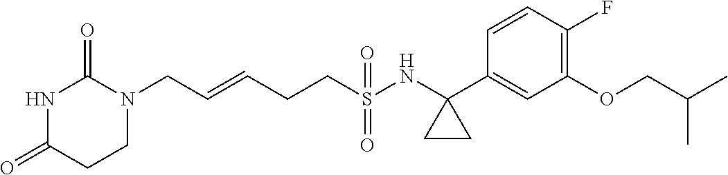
C(=CCCS(NC1(C2=CC(OCC(C)C)=C(F)C=C2)CC1)(=O)=O)CN1C(=O)NC(=O)CC1
